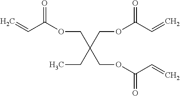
C(OC(C=C)=O)C(CC)(COC(C=C)=O)COC(C=C)=O
